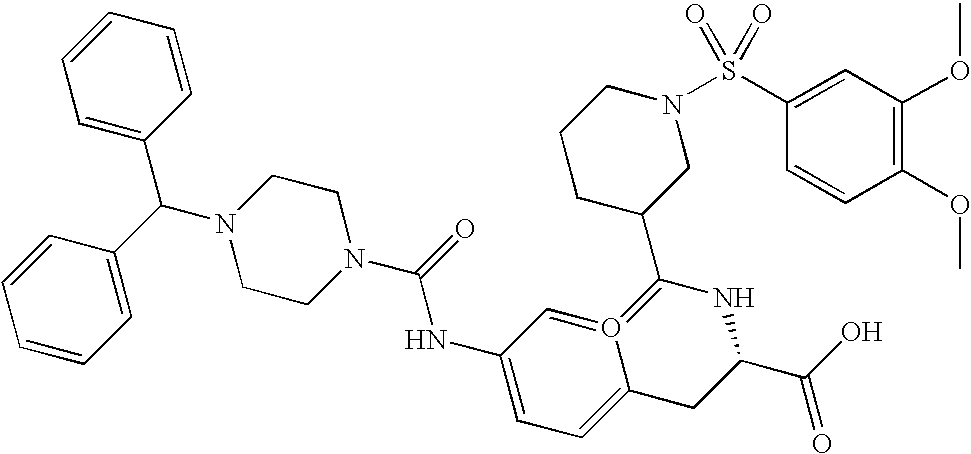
C1(S(N2CCCC(C3=O4=CC(NC(=O)N5CCN(C(C6=CC=CC=C6)C6=CC=CC=C6)CC5)=CC=C4CC(C(O)=O)N3)C2)(=O)=O)=CC(OC)=C(OC)C=C1
